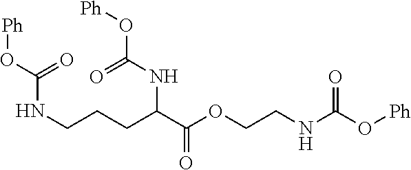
N(C(O[Ph])=O)CCOC(C(CCCNC(O[Ph])=O)NC(O[Ph])=O)=O
